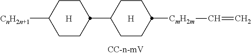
[H].[CnH2n+1]C1CCC(C2CCC([CmH2m]C=C)CC2)CC1.[H]
